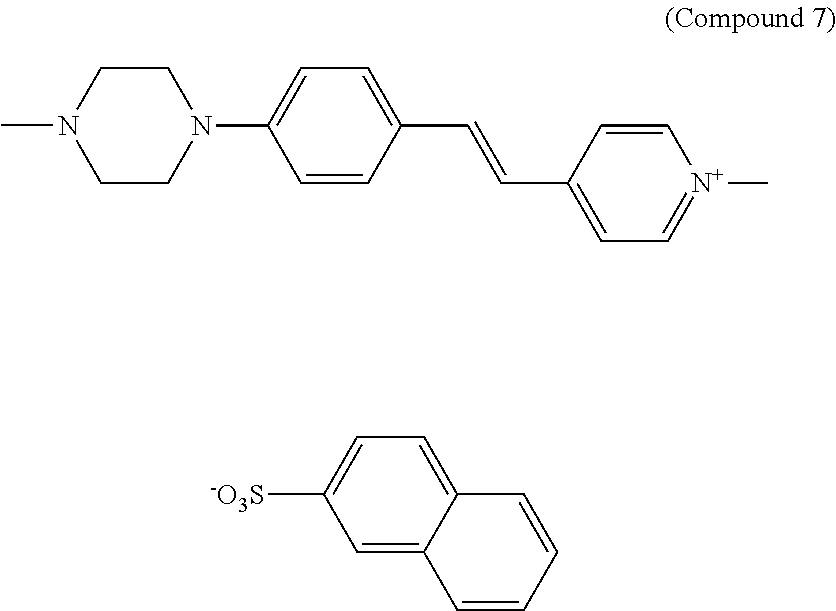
C1=CC(C=CC2=CC=C(N3CCN(C)CC3)C=C2)=CC=[N+]1C.C1=C2C(=CC=C1[-O3S])C=CC=C2
